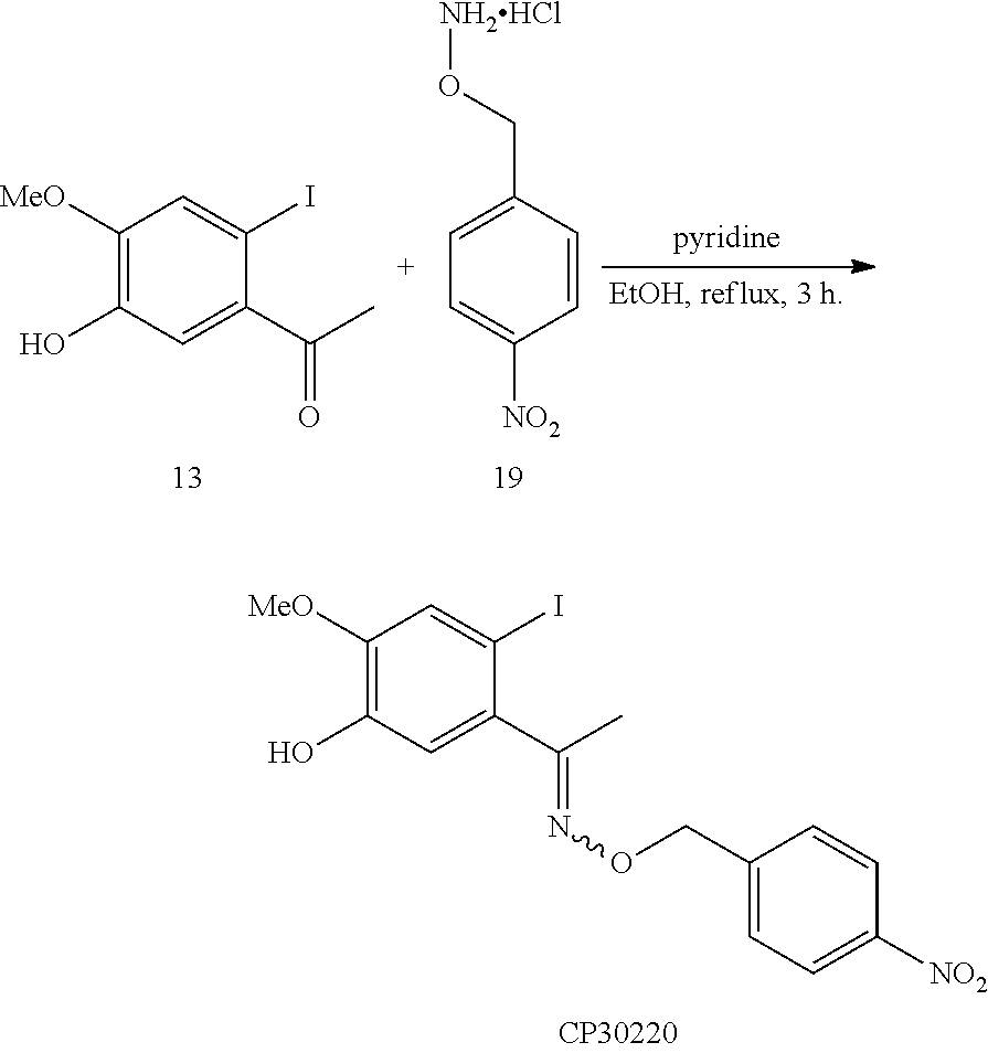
C1([MeO])=C(O)C=C(C(C)=O)C(I)=C1.C1=C(CO[NH2HCl])C=CC([NO2])=C1.C1([MeO])=C(O)C=C(C(C)=NOCC2=CC=C([NO2])C=C2)C(I)=C1
